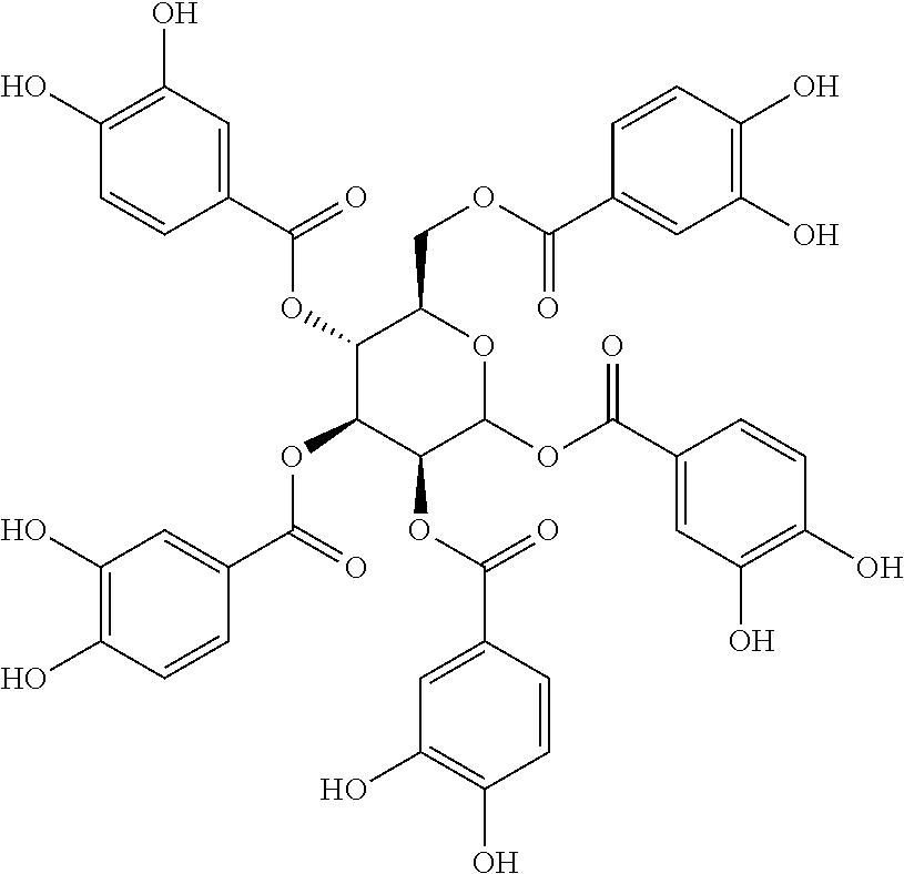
C1(OC(C2=CC(O)=C(O)C=C2)=O)C(OC(C2=CC(O)=C(O)C=C2)=O)C(OC(C2=CC(O)=C(O)C=C2)=O)C(OC(C2=CC(O)=C(O)C=C2)=O)OC1COC(C1=CC(O)=C(O)C=C1)=O
